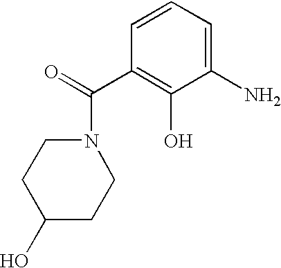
N1(C(=O)C2=C(O)C(N)=CC=C2)CCC(O)CC1
